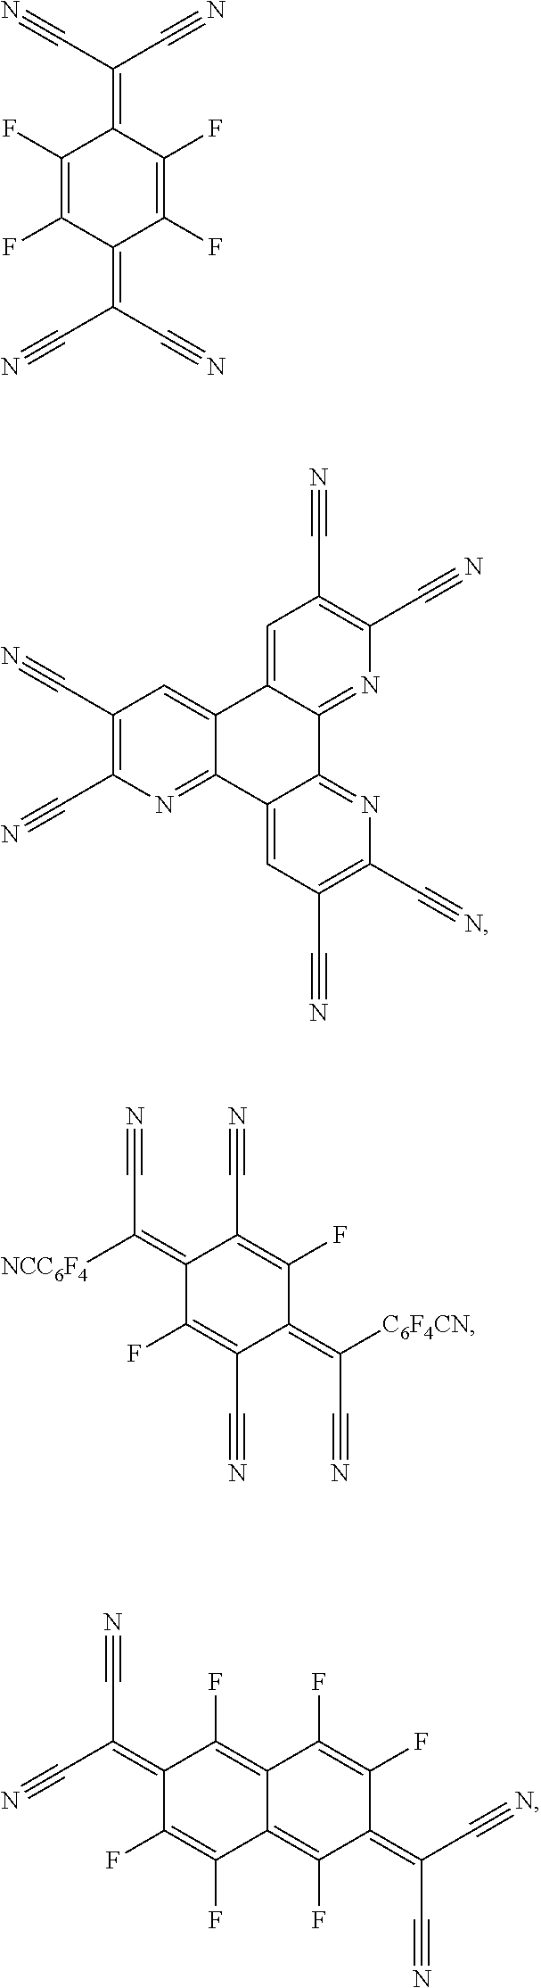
C(C#N)(=C1C(F)=C(F)C(=C(C#N)C#N)C(F)=C1F)C#N.C1(C#N)=C(C#N)N=C2C(=C1)C1=CC(C#N)=C(C#N)N=C1C1=NC(C#N)=C(C#N)C=C21.C1(C#N)=C(F)C(=C([NCC6F4])C#N)C(C#N)=C(F)C1=C(C#N)[C6F4CN].C(C#N)(=C1C(F)=C(F)C2=C(F)C(=C(C#N)C#N)C(F)=C(F)C2=C1F)C#N
